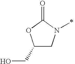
C1(CO)CN(C)C(=O)O1
